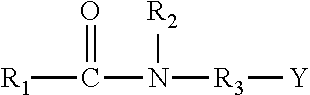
[R1]C(N([R2])[R3][Y])=O
